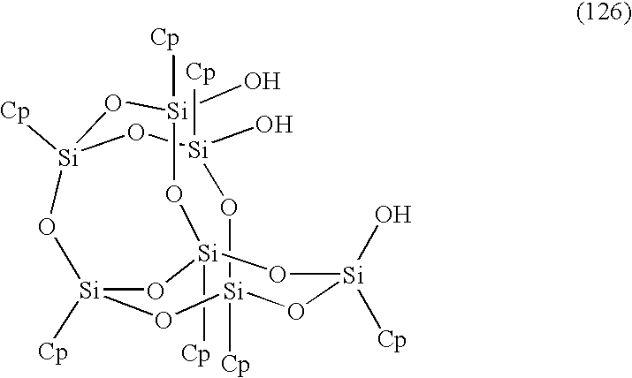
[Si]12([Cp])O[Si](O)([Cp])O[Si]3([Cp])O[Si]([Cp])(O[Si]([Cp])(O[Si](O)([Cp])O1)O[Si](O)([Cp])O3)O2
